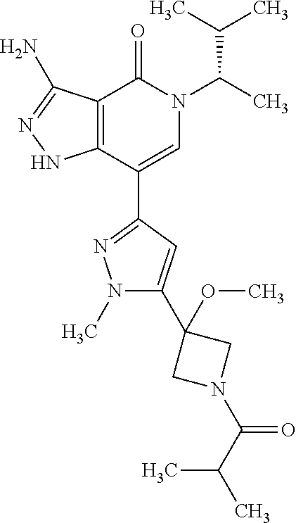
C12=C(C(C3=NN(C)C(C4(OC)CN(C(C(C)C)=O)C4)=C3)=CN(C(C)C(C)C)C1=O)NN=C2N
